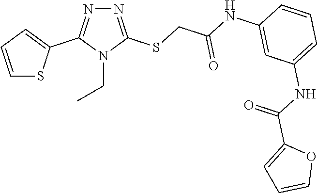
N1=C(SCC(NC2=CC(NC(=O)C3=CC=CO3)=CC=C2)=O)N(CC)C(C2=CC=CS2)=N1
